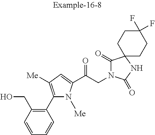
C1=CC(CO)=C(C2=C([Me])C=C(C(CN3C(=O)C4(NC3=O)CCC(F)(F)CC4)=O)N2[Me])C=C1
